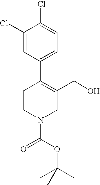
C1CN(C(=O)OC(C)(C)C)CC(CO)=C1C1=CC=C(Cl)C(Cl)=C1
